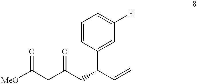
C1=CC(C(C=C)CC(CC([MeO])=O)=O)=CC(F)=C1
